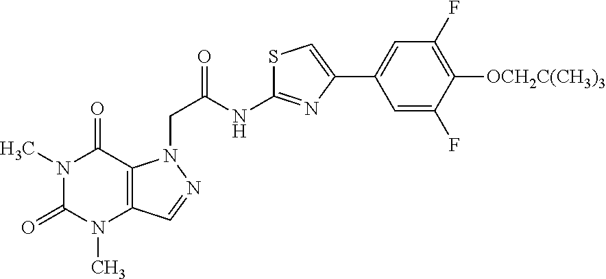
N1(C)C(=O)N(C)C2=C(C1=O)N(CC(=O)NC1=NC(C3=CC(F)=C([OCH2C(CH3)3])C(F)=C3)=CS1)N=C2
